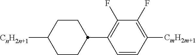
C1(F)=C(C2CCC([CnH2n+1])CC2)C=CC([CmH2m+1])=C1F
